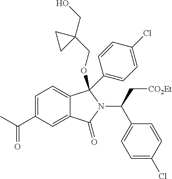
C1=C(C(C)=O)C=C2C(=C1)C(C1=CC=C(Cl)C=C1)(OCC1(CO)CC1)N(C(C1=CC=C(Cl)C=C1)C[CO2Et])C2=O
